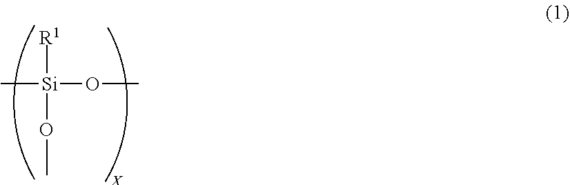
C[Si](OC)([R1])OC
